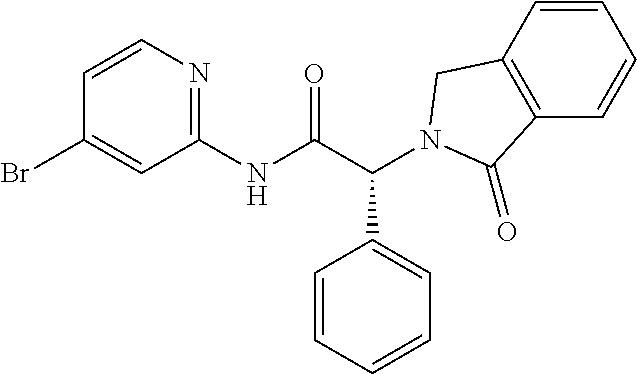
C1(NC(C(C2=CC=CC=C2)N2CC3=C(C=CC=C3)C2=O)=O)=NC=CC(Br)=C1
